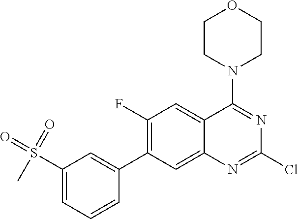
C1(F)=C(C2=CC(S(C)(=O)=O)=CC=C2)C=C2C(=C1)C(N1CCOCC1)=NC(Cl)=N2
